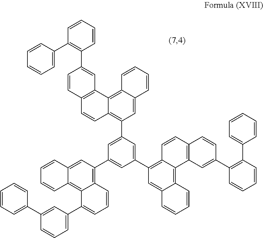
C1(C2=C3C(=C4C(=C2)C=CC=C4)C2=C(C=C3)C=CC(C3=C(C4=CC=CC=C4)C=CC=C3)=C2)=CC(C2=C3C(=C4C(=C2)C=CC=C4)C2=C(C=C3)C=CC(C3=C(C4=CC=CC=C4)C=CC=C3)=C2)=CC(C2=C3C(=C4C(=C2)C=CC=C4)C(C2=CC=CC(C4=CC=CC=C4)=C2)=CC=C3)=C1
